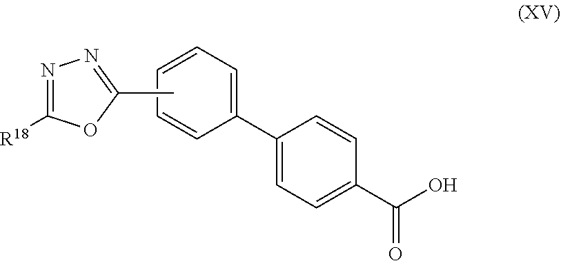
C1(C2=CC=C(C(O)=O)C=C2)=CC=CC=C1.CC1=NN=C([R18])O1
